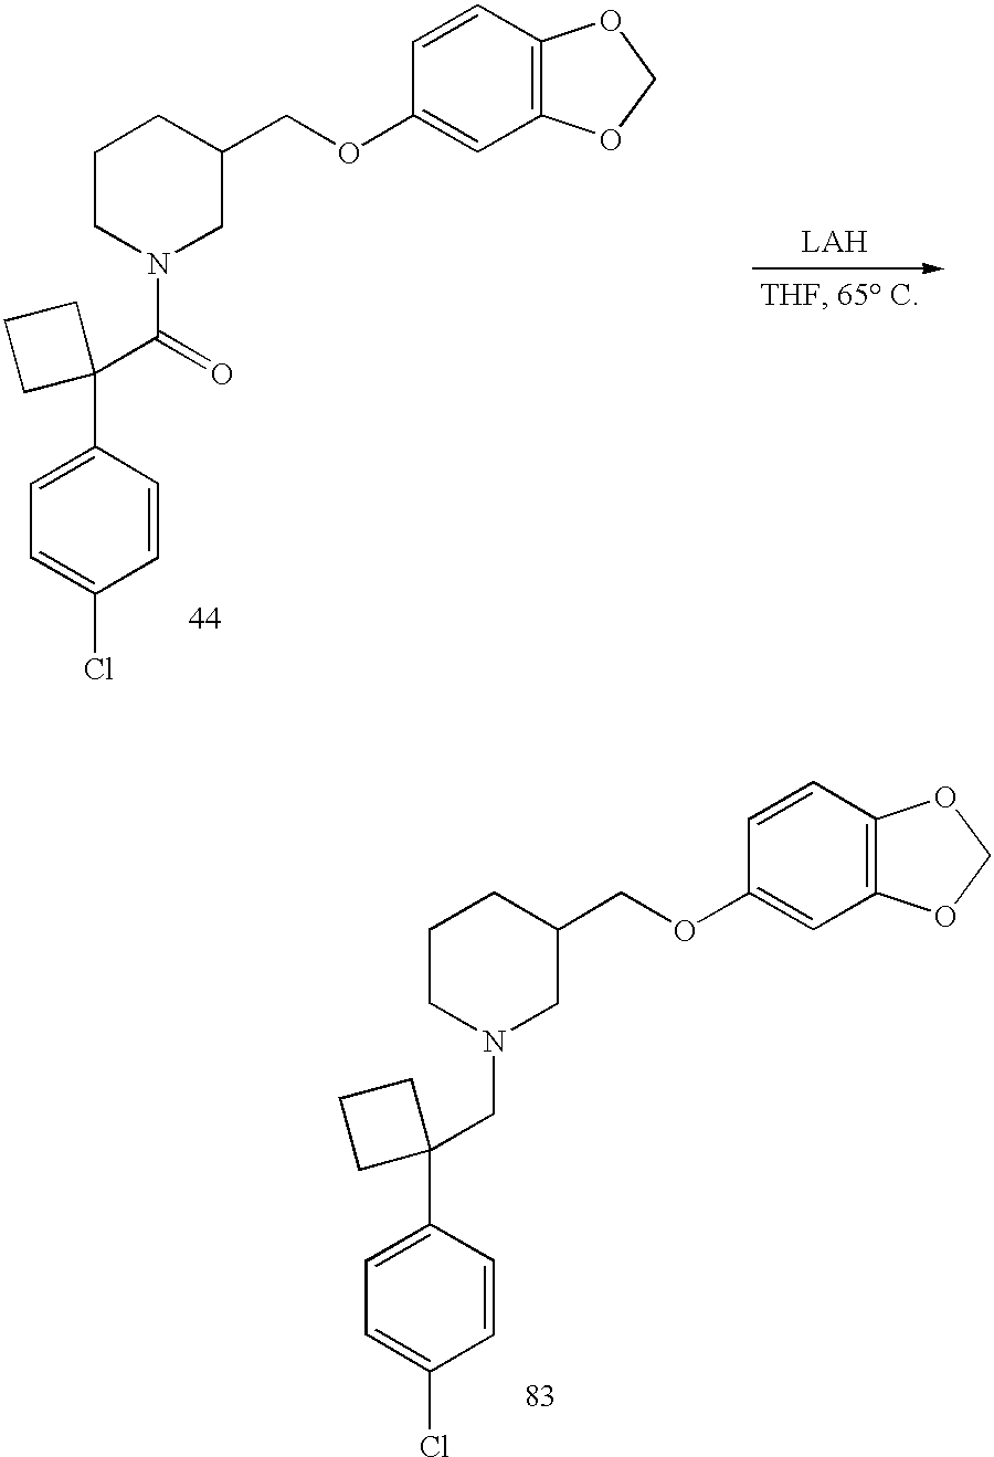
C1=C(C2(C(N3CC(COC4=CC5=C(C=C4)OCO5)CCC3)=O)CCC2)C=CC(Cl)=C1.C1=C(C2(CN3CC(COC4=CC5=C(C=C4)OCO5)CCC3)CCC2)C=CC(Cl)=C1
